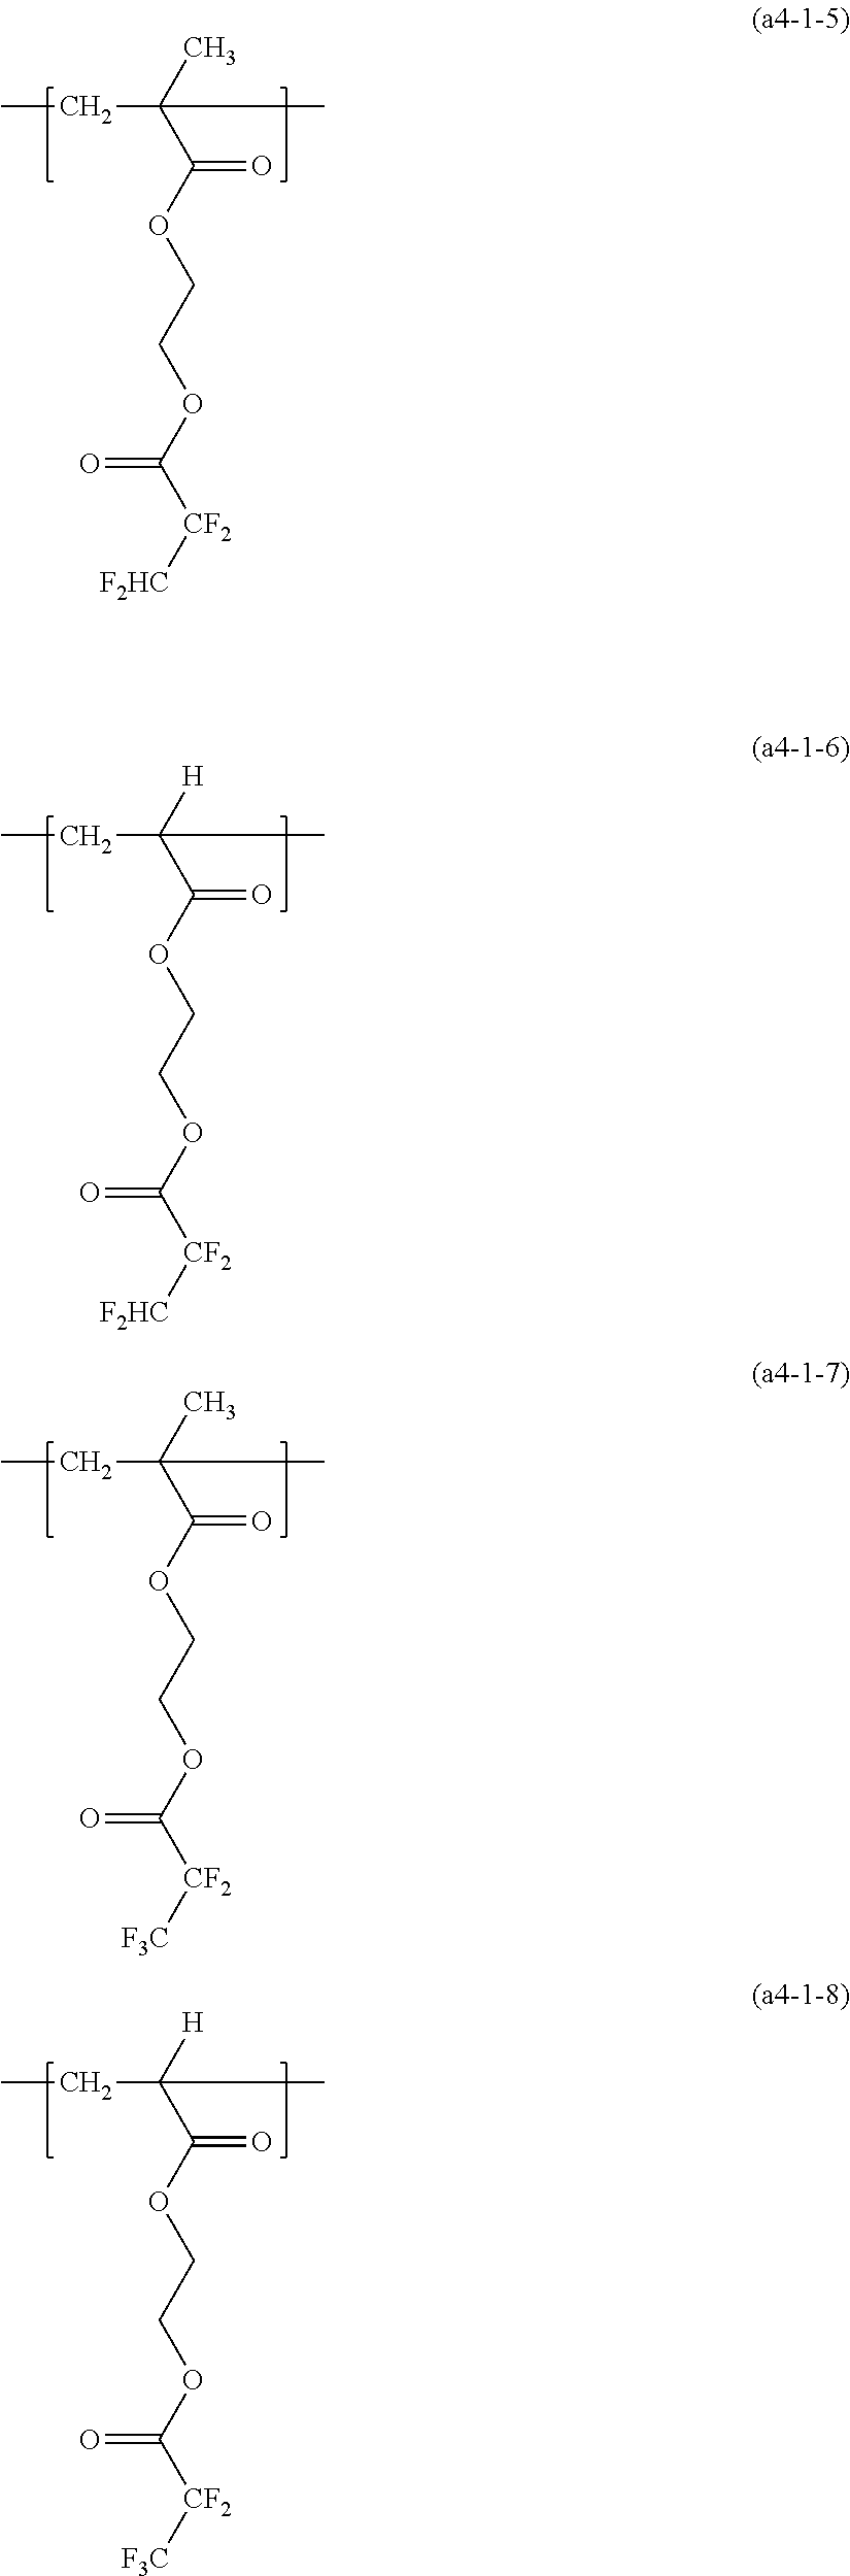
CCC(C(OCCOC(=O)[CF2][F2HC])=O)(C)C.CCC(C(OCCOC(=O)[CF2][F2HC])=O)([H])C.CCC(C(OCCOC(=O)[CF2][F3C])=O)(C)C.CCC(C(OCCOC(=O)[CF2][F3C])=O)([H])C
